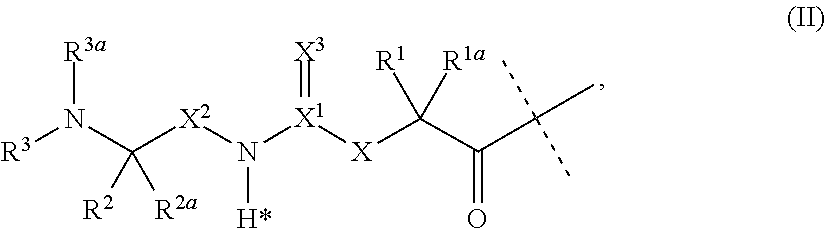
C(C(=O)C(C)(C)C)([X][X1](=[X3])N([X2]C(N([R3])[R3a])([R2a])[R2])[H*])([R1])[R1a]
